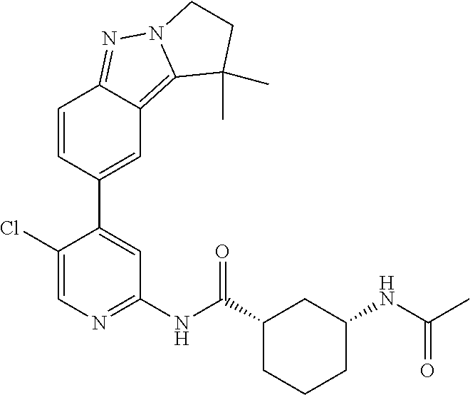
C1=CC(C2=CC(NC(C3CCCC(NC(C)=O)C3)=O)=NC=C2Cl)=CC2=C3N(N=C12)CCC3(C)C
